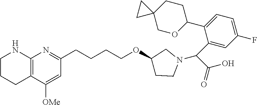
C1CCC2=C(N1)N=C(CCCCOC1CCN(C(C(O)=O)C3=CC(F)=CC=C3C3CCC4(CO3)CC4)C1)C=C2[OMe]
